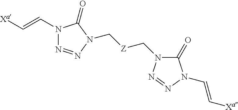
N1(C=C[Xa])N=NN(C[Z]CN2C(=O)N(C=C[Xa])N=N2)C1=O
